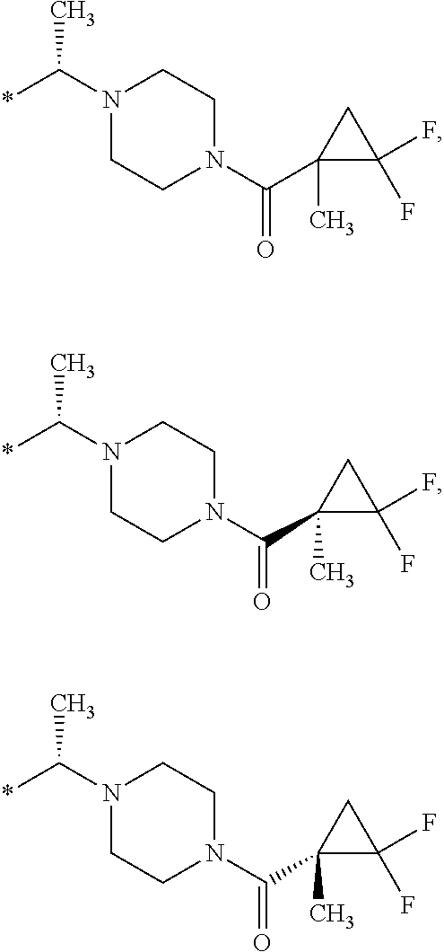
N1(C(*)C)CCN(C(C2(C)C(F)(F)C2)=O)CC1.N1(C(*)C)CCN(C(C2(C)C(F)(F)C2)=O)CC1.N1(C(*)C)CCN(C(C2(C)C(F)(F)C2)=O)CC1
